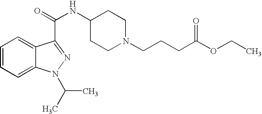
C1=CC=C2C(=C1)C(C(=O)NC1CCN(CCCC(OCC)=O)CC1)=NN2C(C)C
